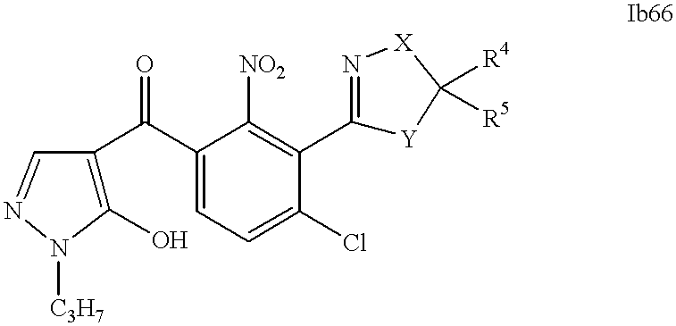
C1(O)=C(C(C2=CC=C(Cl)C(C3=N[X]C([R4])([R5])[Y]3)=C2[NO2])=O)C=NN1[C3H7]
